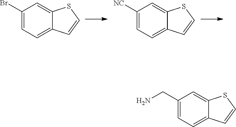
C1(Br)=CC=C2C(=C1)SC=C2.C1([NC])=CC=C2C(=C1)SC=C2.C1(CN)=CC=C2C(=C1)SC=C2
